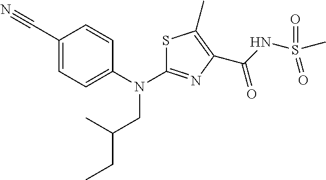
C1(C#N)=CC=C(N(CC(CC)C)C2=NC(C(=O)NS(C)(=O)=O)=C(C)S2)C=C1
